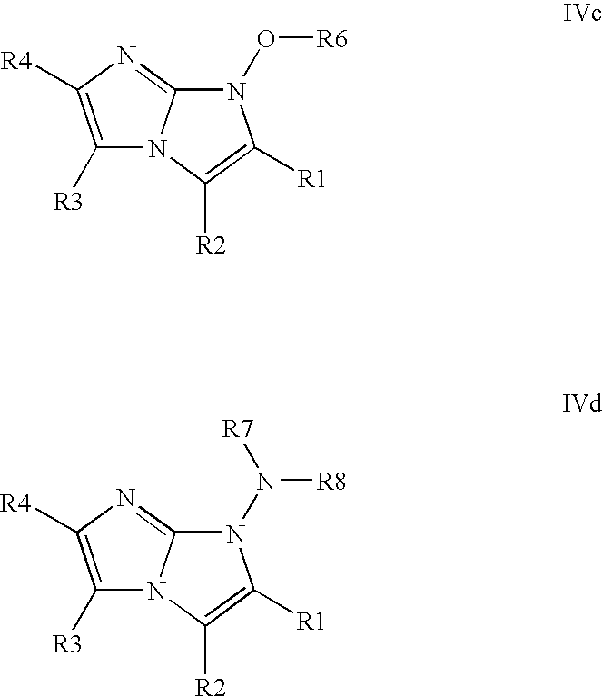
N1(O[R6])C2=NC([R4])=C([R3])N2C([R2])=C1[R1].N1(N([R8])[R7])C2=NC([R4])=C([R3])N2C([R2])=C1[R1]
